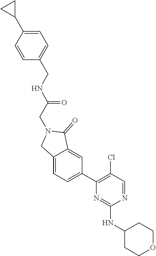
C1=C(C2CC2)C=CC(CNC(=O)CN2CC3=CC=C(C4=C(Cl)C=NC(NC5CCOCC5)=N4)C=C3C2=O)=C1
